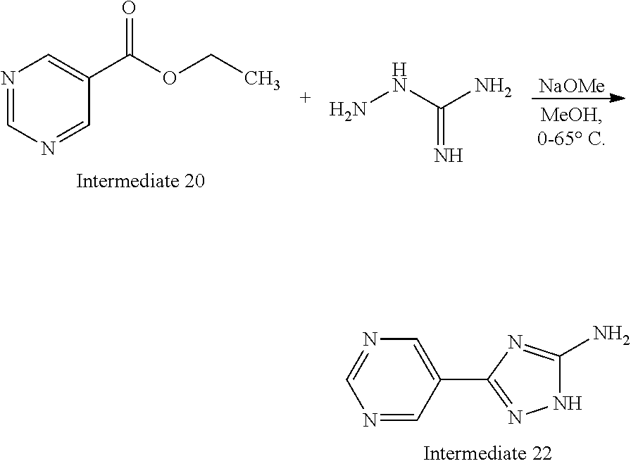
[NaOMe].N=C(NN)N.N1=CN=CC(C(OCC)=O)=C1.C1(C2=NNC(N)=N2)=CN=CN=C1
